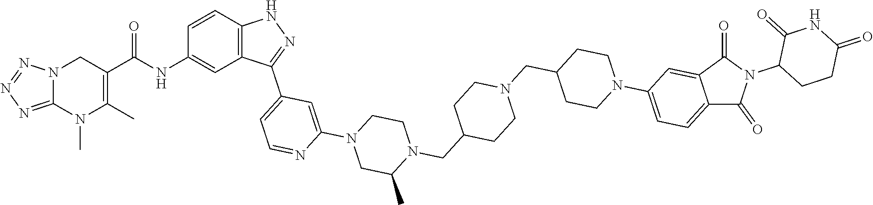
N12C(=NN=N1)N(C)C(C)=C(C(=O)NC1=CC3=C(C=C1)NN=C3C1=CC=NC(N3CC(C)N(CC4CCN(CC5CCN(C6=CC=C7C(=C6)C(=O)N(C6CCC(=O)NC6=O)C7=O)CC5)CC4)CC3)=C1)C2
